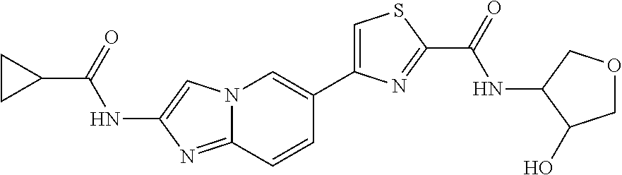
N12C(=NC(NC(C3CC3)=O)=C1)C=CC(C1=CSC(C(=O)NC3C(O)COC3)=N1)=C2
